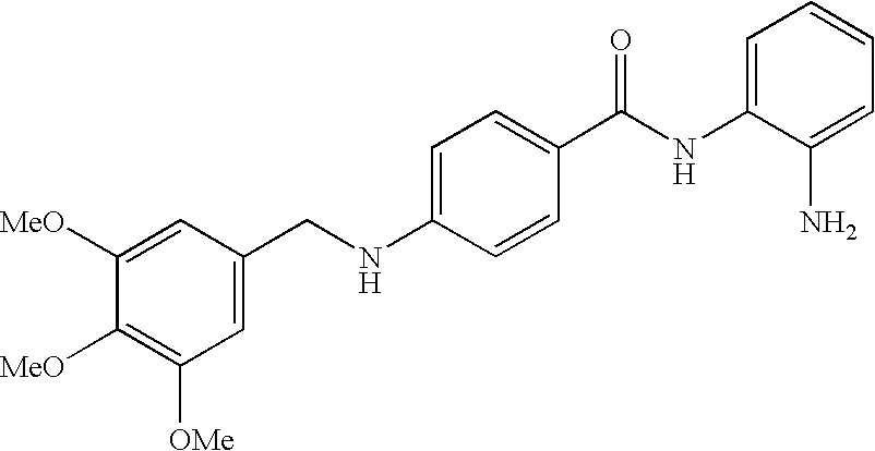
C(NC1=CC=C(C(NC2=CC=CC=C2N)=O)C=C1)C1=CC([OMe])=C([MeO])C([MeO])=C1
